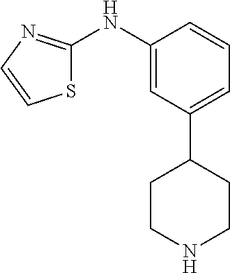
C1(NC2=NC=CS2)=CC(C2CCNCC2)=CC=C1
